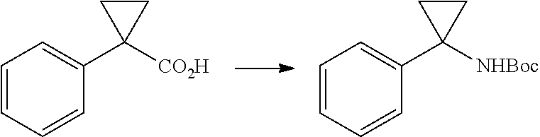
C1=CC=CC(C2([CO2H])CC2)=C1.C1=CC=CC(C2([NHBoc])CC2)=C1
